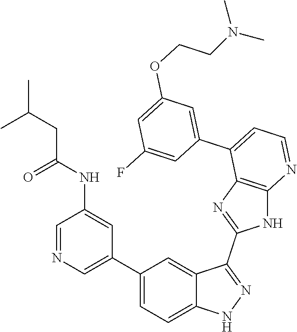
C1=NC=C(C2=CC=C3C(=C2)C(C2=NC4=C(N2)N=CC=C4C2=CC(OCCN(C)C)=CC(F)=C2)=NN3)C=C1NC(=O)CC(C)C
